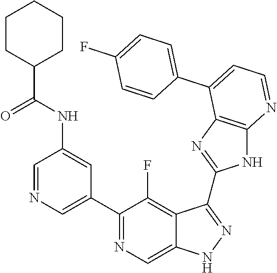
C1=NC=C(C2=NC=C3C(=C2F)C(C2=NC4=C(N2)N=CC=C4C2=CC=C(F)C=C2)=NN3)C=C1NC(C1CCCCC1)=O
